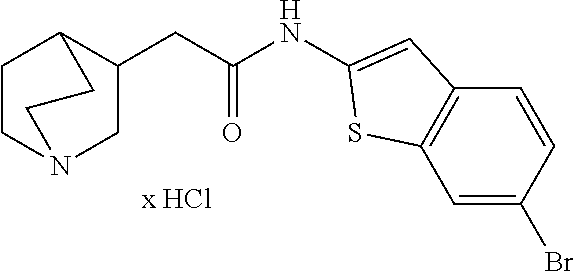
C1CN2CC(CC(NC3=CC4=C(C=C(Br)C=C4)S3)=O)C1CC2
